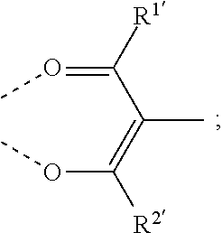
O(=C(C(=C(OC)[R2])C)[R1])C
